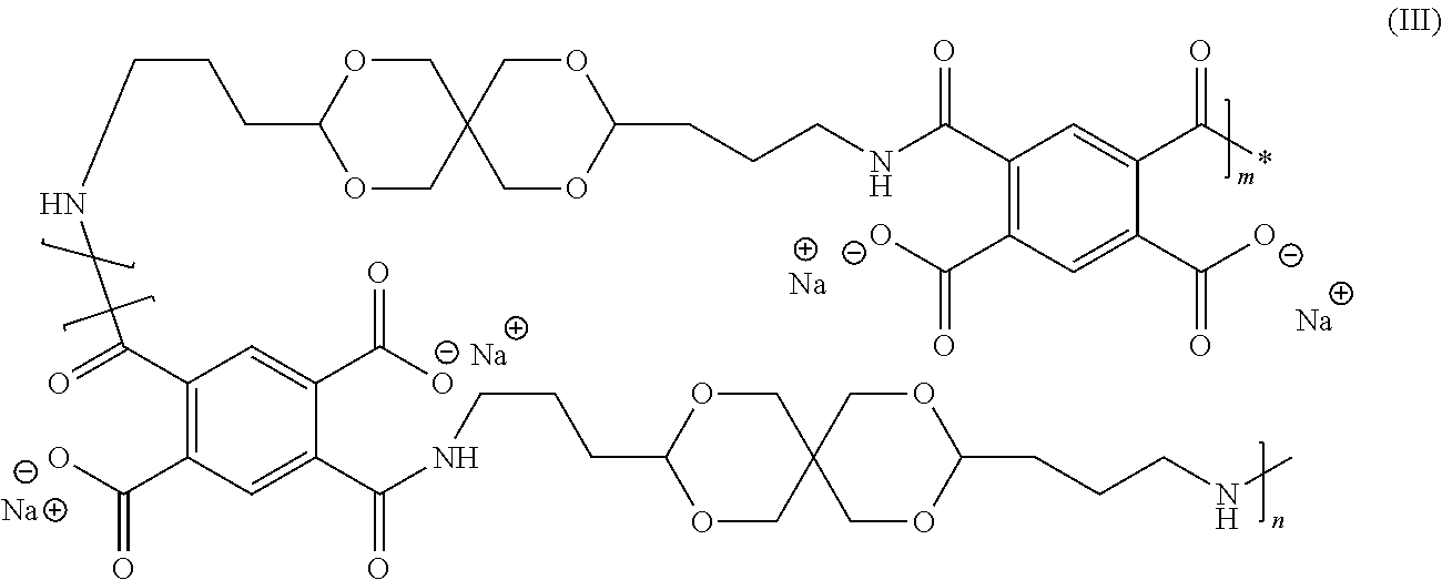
O1CC2(COC1CCCNC(=O)C1=C(C([O-])=O)C=C(C(NCCCC3OCC4(CO3)COC(CCCNC)OC4)=O)C(C([O-])=O)=C1)COC(CCCNC(C1=C(C([O-])=O)C=C(C([O-])=O)C(C(*)=O)=C1)=O)OC2.[Na].[Na].[Na].[Na]
